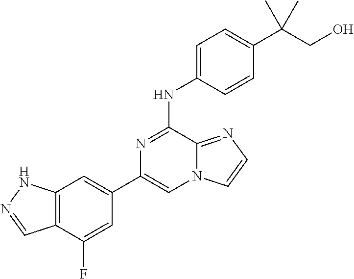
C1(C2=CC3=C(C(F)=C2)C=NN3)=CN2C(=NC=C2)C(NC2=CC=C(C(CO)(C)C)C=C2)=N1
